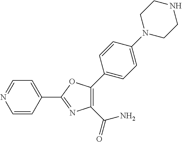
C1=CC(C2=NC(C(=O)N)=C(C3=CC=C(N4CCNCC4)C=C3)O2)=CC=N1
